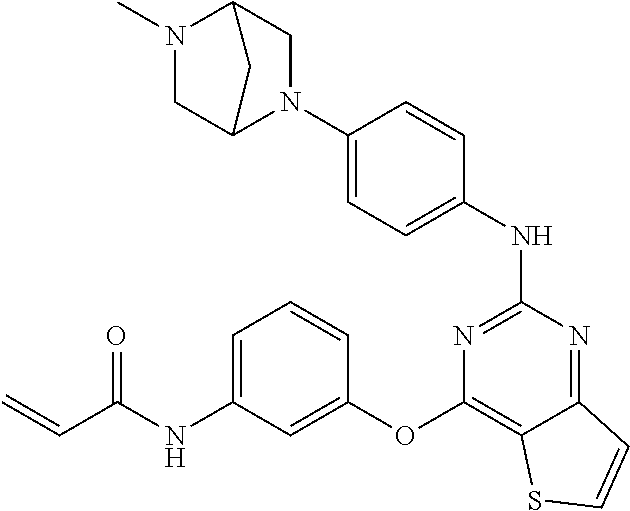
N1(C)CC2N(C3=CC=C(NC4=NC(OC5=CC(NC(C=C)=O)=CC=C5)=C5C(=N4)C=CS5)C=C3)CC1C2
